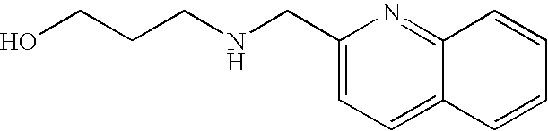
C1(CNCCCO)=CC=C2C(=N1)C=CC=C2
